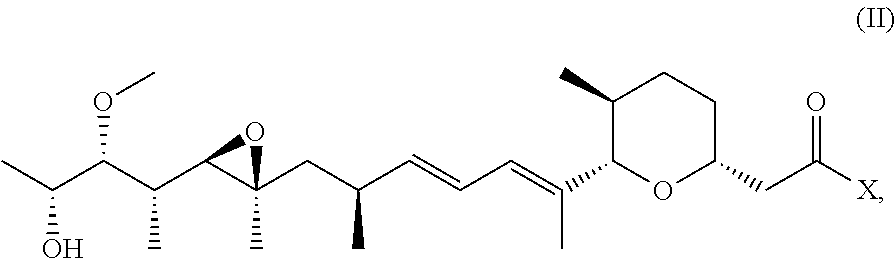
CC(C(C(C1C(CC(C=CC=C(C2OC(CC(=O)[X])CCC2C)C)C)(C)O1)C)OC)O
